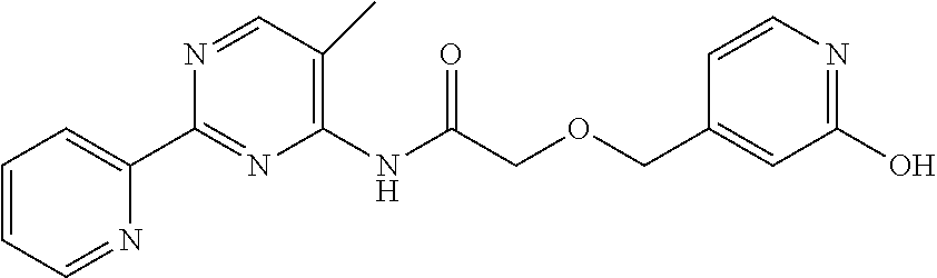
N1=CC(C)=C(NC(COCC2=CC(O)=NC=C2)=O)N=C1C1=CC=CC=N1
